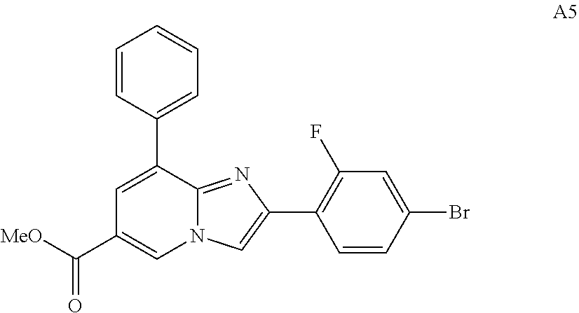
C1=C(C2=CC=CC=C2)C2=NC(C3=C(F)C=C(Br)C=C3)=CN2C=C1C([MeO])=O
